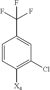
C1=CC([X4])=C(Cl)C=C1C(F)(F)F
